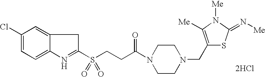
C1(Cl)=CC=C2N=C(S(CCC(N3CCN(CC4=C([Me])N([Me])C(=N[Me])S4)CC3)=O)(=O)=O)CC2=C1.[2HCl]
